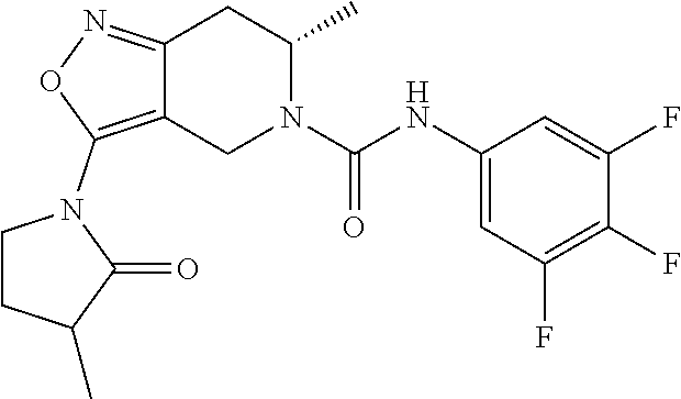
C12=C(N3CCC(C)C3=O)ON=C1CC(C)N(C(NC1=CC(F)=C(F)C(F)=C1)=O)C2
